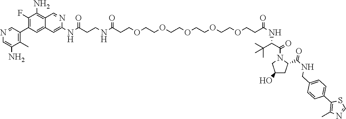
N(C(CCNC(CCOCCOCCOCCOCCOCCC(NC(C(N1CC(O)CC1C(NCC1=CC=C(C2=C(C)N=CS2)C=C1)=O)=O)C(C)(C)C)=O)=O)=O)C1=CC2=CC(C3=C(C)C(N)=CN=C3)=C(F)C(N)=C2C=N1
